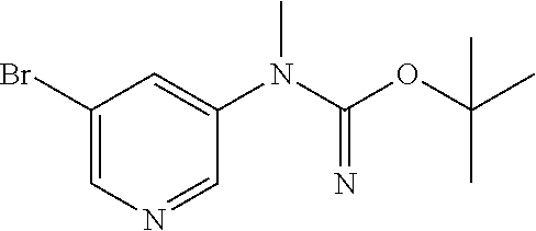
C(OC(=N)N(C1=CC(Br)=CN=C1)C)(C)(C)C
